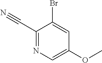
C1(C#N)=NC=C(OC)C=C1Br
